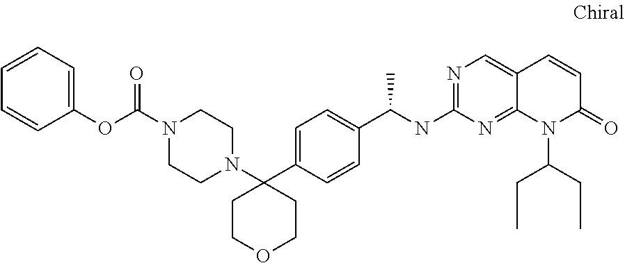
C1COCCC1(C1=CC=C(C(C)NC2=NC=C3C(=N2)N(C(CC)CC)C(=O)C=C3)C=C1)N1CCN(C(=O)OC2=CC=CC=C2)CC1
